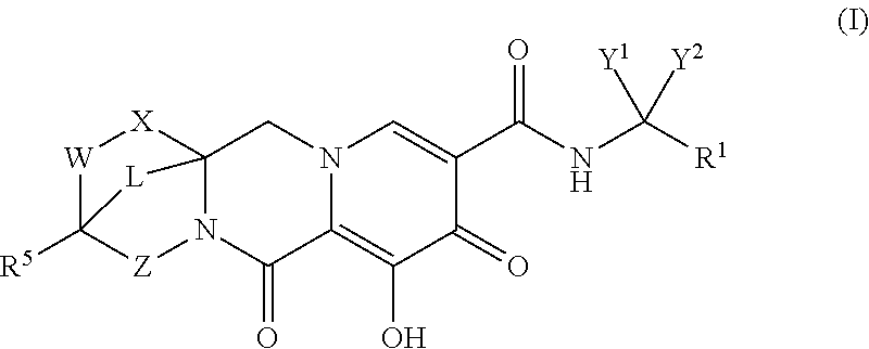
[W]1C2([R5])[Z]N3C([X]1)(CN1C(=C(O)C(=O)C(C(NC([R1])([Y1])[Y2])=O)=C1)C3=O)[L]2
